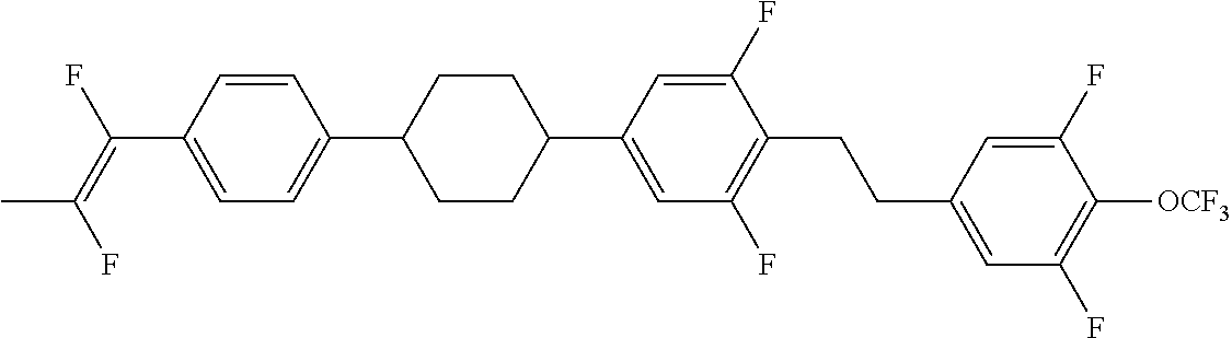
C1=CC(C(=C(F)C)F)=CC=C1C1CCC(C2=CC(F)=C(CCC3=CC(F)=C([OCF3])C(F)=C3)C(F)=C2)CC1
